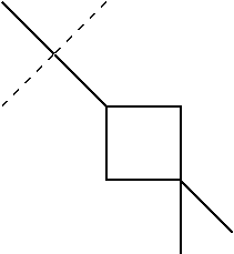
CC(C1CC(C)(C)C1)(C)C
